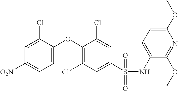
O(C1=C(Cl)C=C(S(NC2=CC=C(OC)N=C2OC)(=O)=O)C=C1Cl)C1=CC=C([O2N])C=C1Cl
